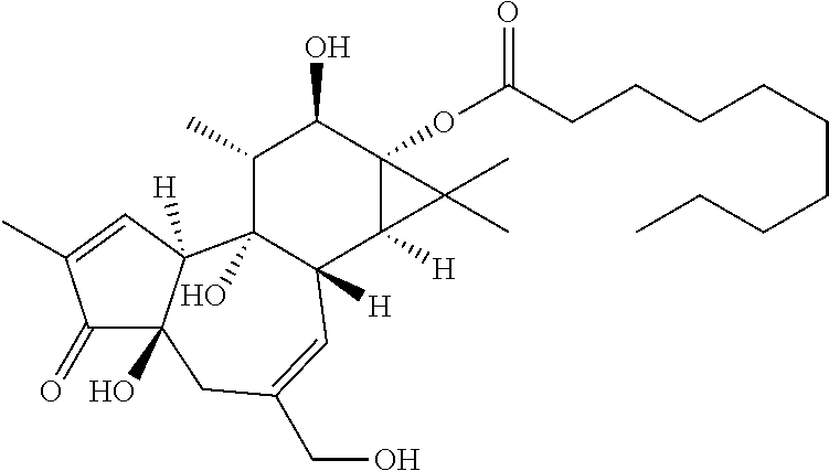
C1(=O)C2(O)C([H])(C=C1C)C1(O)C([H])(C=C(CO)C2)C2([H])C(OC(CCCCCCCCC)=O)(C(O)C1C)C2(C)C
